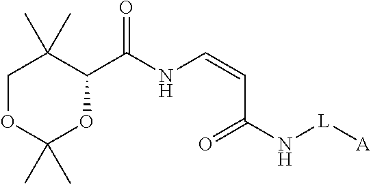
C1OC(C)(C)OC(C(NC=CC(N[L][A])=O)=O)C1(C)C
